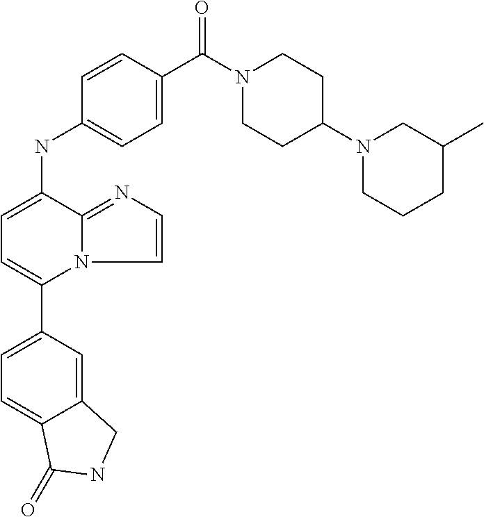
C12=CC(C3=CC=C(NC4=CC=C(C(=O)N5CCC(N6CCCC(C)C6)CC5)C=C4)C4=NC=CN34)=CC=C1C(=O)NC2
